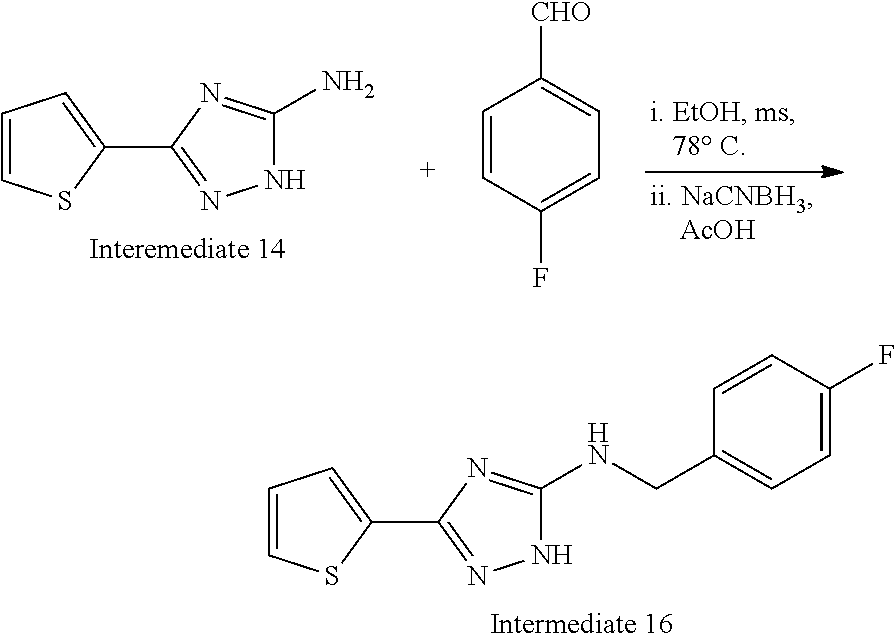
C1=CSC(C2=NNC(N)=N2)=C1.C1=CC(F)=CC=C1[CHO].C1=CSC(C2=NNC(NCC3=CC=C(F)C=C3)=N2)=C1
